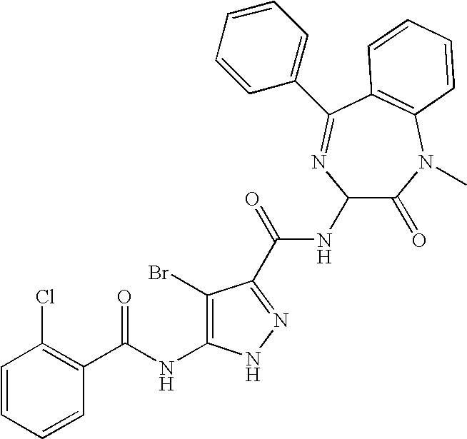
C1=CC=CC(C(NC2=C(Br)C(C(=O)NC3C(=O)N(C)C4=C(C(C5=CC=CC=C5)=N3)C=CC=C4)=NN2)=O)=C1Cl
